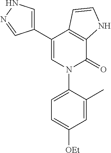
C1(C2=CN(C3=CC=C([OEt])C=C3C)C(=O)C3=C2C=CN3)=CNN=C1
